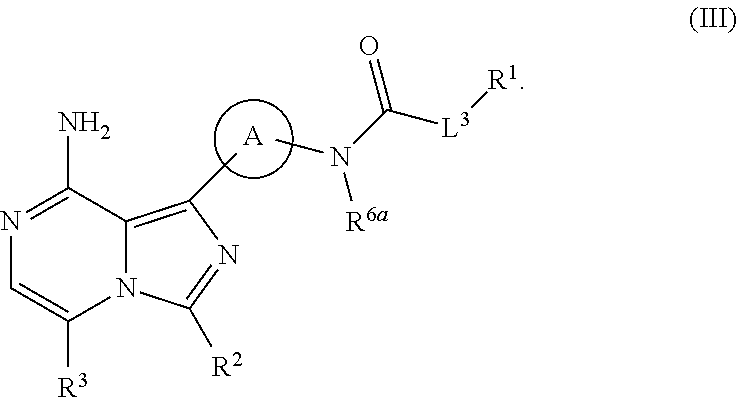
[A].CN(C([L3][R1])=O)[R6a].N1=C(N)C2=C(C)N=C([R2])N2C([R3])=C1
